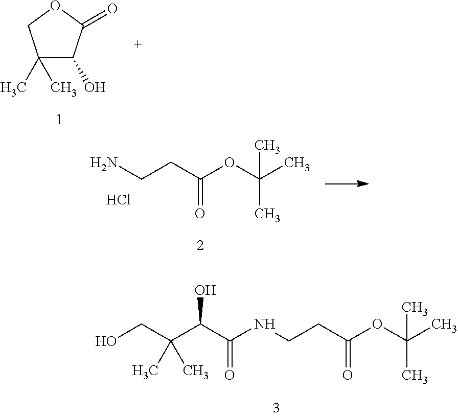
C1(C)(C)C(O)C(=O)OC1.NCCC(OC(C)(C)C)=O.Cl.OCC(C(C(NCCC(OC(C)(C)C)=O)=O)O)(C)C
